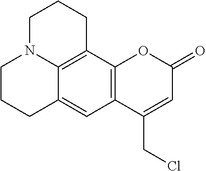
C1CCC2=CC3=C(C4=C2N1CCC4)OC(=O)C=C3CCl
